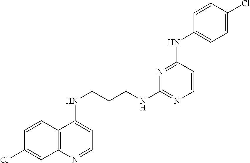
C1=CC2=C(C=C1Cl)N=CC=C2NCCCNC1=NC=CC(NC2=CC=C(Cl)C=C2)=N1
